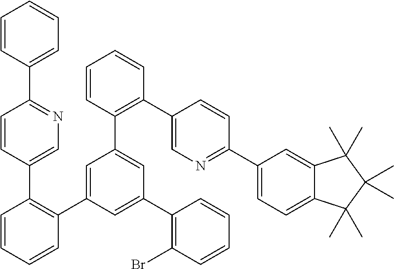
C1(C2=C(C3=CC(C4=C(C5=CN=C(C6=CC=C7C(=C6)C(C)(C)C(C)(C)C7(C)C)C=C5)C=CC=C4)=CC(C4=C(Br)C=CC=C4)=C3)C=CC=C2)=CN=C(C2=CC=CC=C2)C=C1
